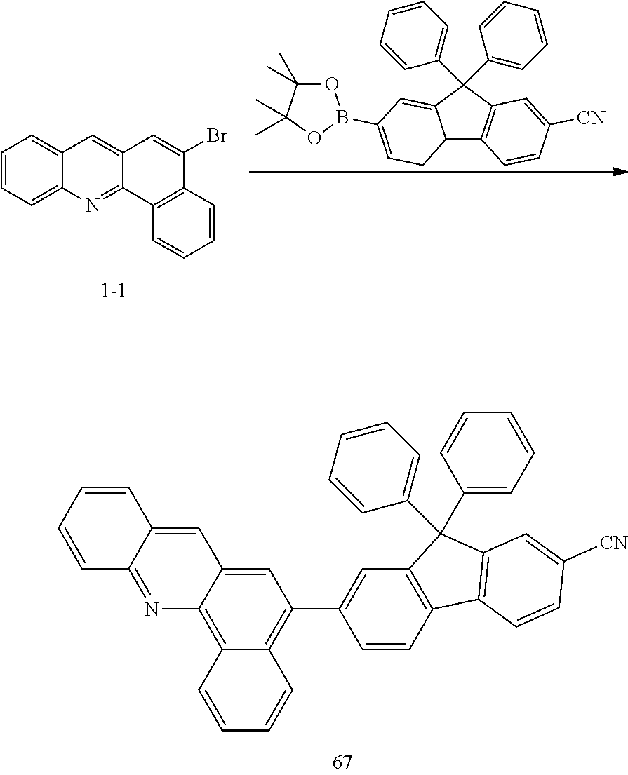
C1=CC(C2(C3=CC=CC=C3)C3=C(C=CC(C4=C5C(=C6C(=C4)C=C4C(=N6)C=CC=C4)C=CC=C5)=C3)C3=C2C=C([CN])C=C3)=CC=C1.O1C(C)(C)C(C)(C)OB1C1=CCC2C3=C(C=C([CN])C=C3)C(C3=CC=CC=C3)(C3=CC=CC=C3)C2=C1.C1=CC=C2C(=C1)C=C1C(=N2)C2=C(C(Br)=C1)C=CC=C2
